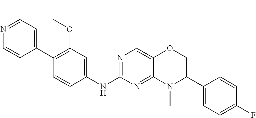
N1=C(NC2=CC(OC)=C(C3=CC(C)=NC=C3)C=C2)N=C2C(=C1)OCC(C1=CC=C(F)C=C1)N2C
